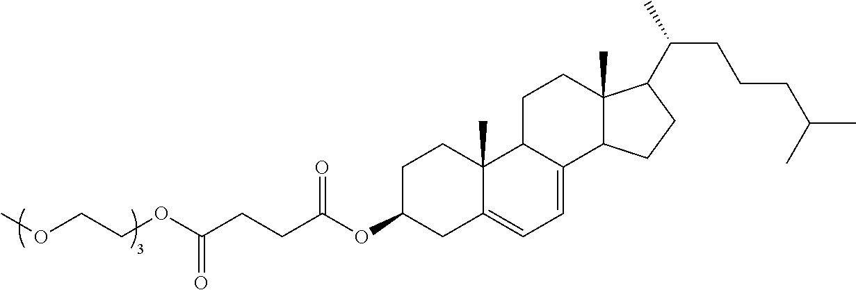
COCCOC(CCC(OC1CC2=CC=C3C(C2(C)CC1)CCC1(C)C3CCC1C(C)CCCC(C)C)=O)=O
